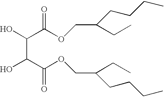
OC(C(OCC(CCCC)CC)=O)C(C(OCC(CCCC)CC)=O)O
